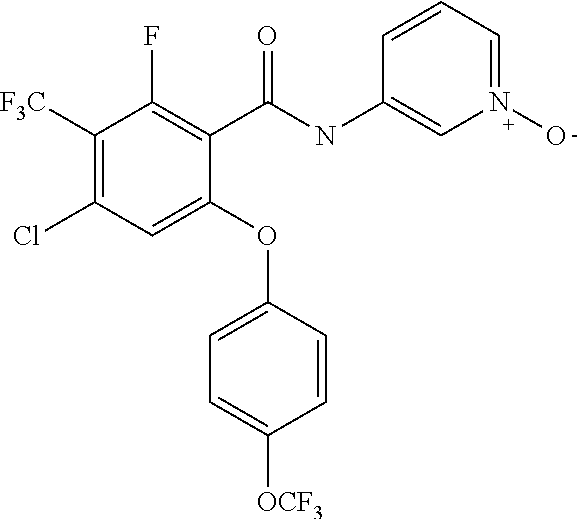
C1(C(NC2=CN(O)=CC=C2)=O)=C(F)C([F3C])=C(Cl)C=C1OC1=CC=C([OCF3])C=C1
